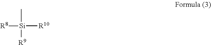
[Si](C)([R10])([R9])[R8]
